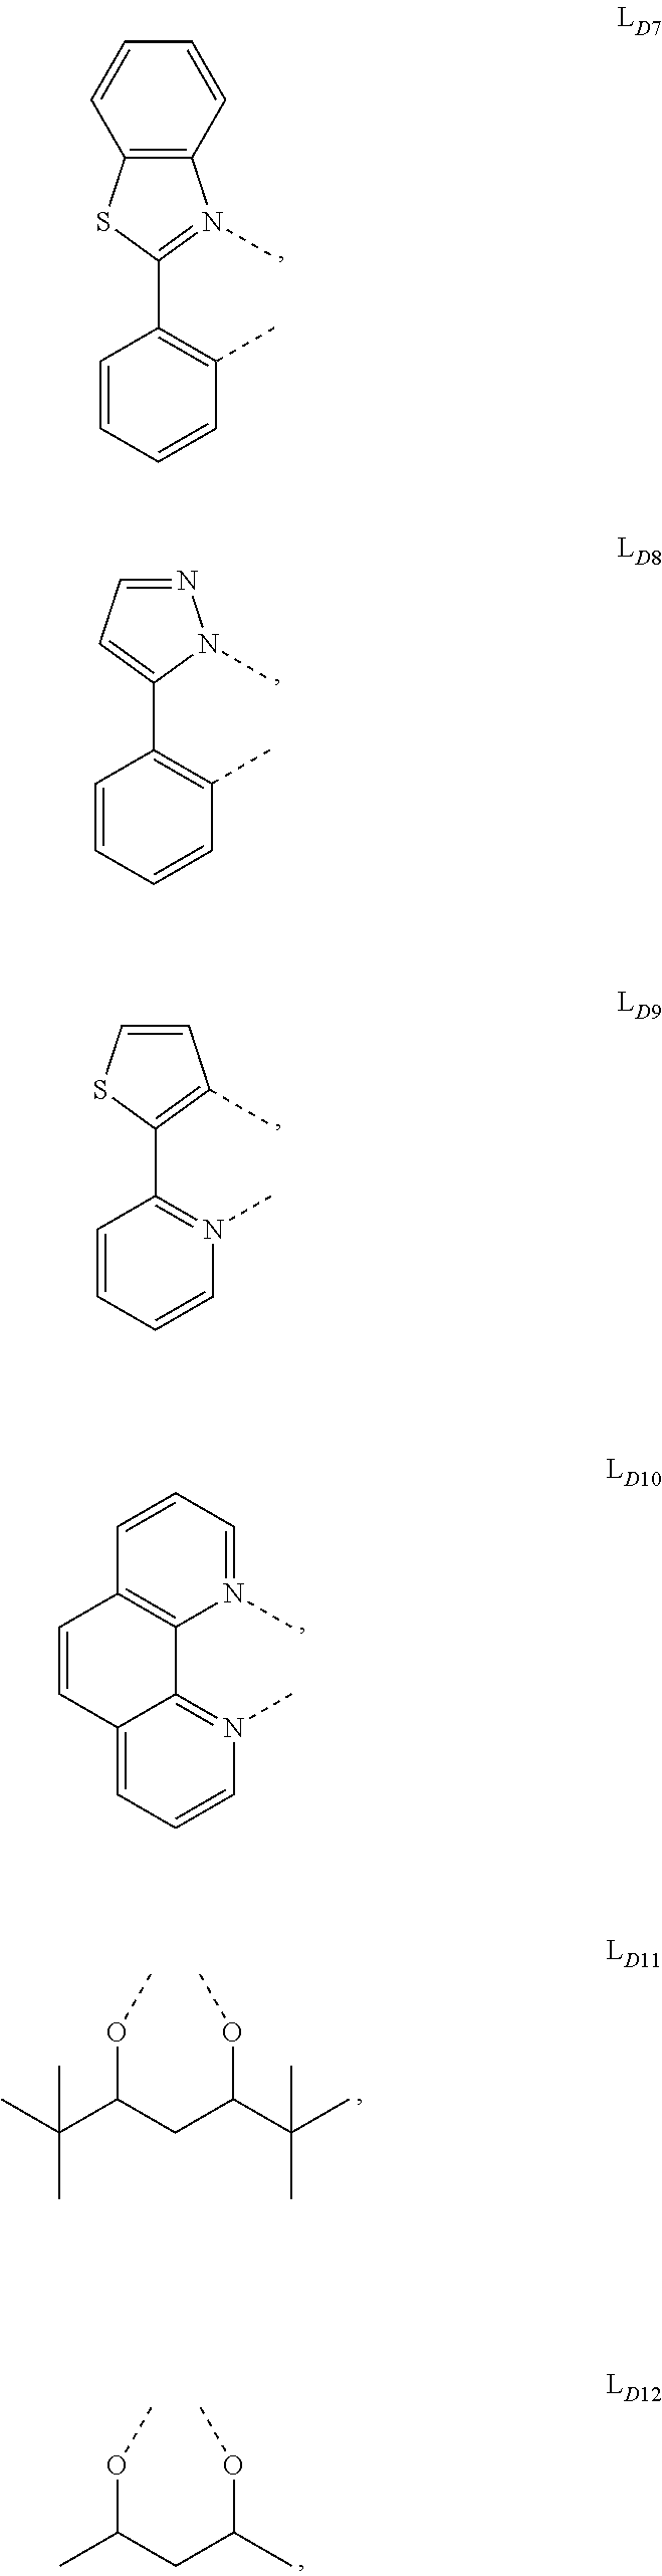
C1(C2=N(C)C3=C(S2)C=CC=C3)=C(C)C=CC=C1.C1=CC=N(C)C2=C1C=CC1=CC=CN(C)=C21.C1(C2=CC=NN2C)=C(C)C=CC=C1.C1(C2=C(C)C=CS2)=N(C)C=CC=C1.C(C)(C(OC)CC(OC)C(C)(C)C)(C)C.CC(OC)CC(OC)C
